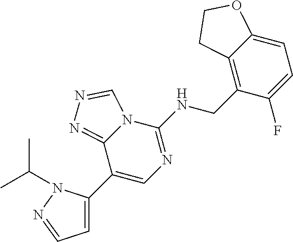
C1(C2=CC=NN2C(C)C)=CN=C(NCC2=C3C(=CC=C2F)OCC3)N2C1=NN=C2
